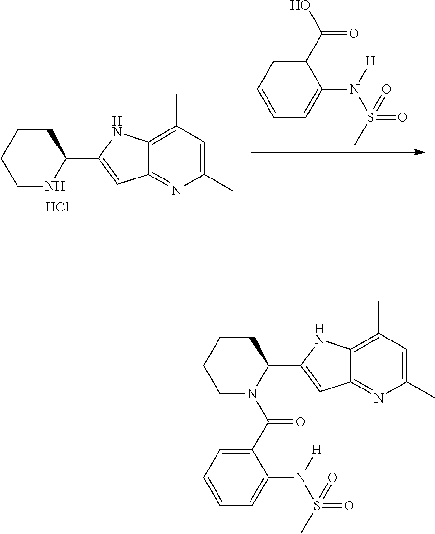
C1CCCC(C2=CC3=NC(C)=CC(C)=C3N2)N1.Cl.C1(C(=O)O)=CC=CC=C1N(S(=O)(C)=O)[H].C1CCCC(C2=CC3=NC(C)=CC(C)=C3N2)N1C(C1=CC=CC=C1N(S(=O)(C)=O)[H])=O
